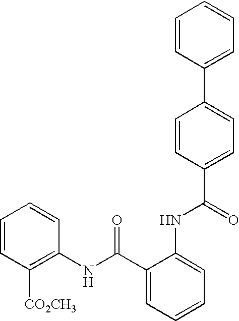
C1=CC([CO2CH3])=C(NC(C2=CC=CC=C2NC(C2=CC=C(C3=CC=CC=C3)C=C2)=O)=O)C=C1
